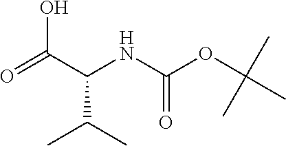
O=C(C(NC(OC(C)(C)C)=O)C(C)C)O
